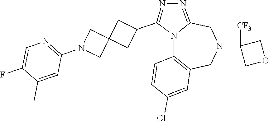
N12C3=C(CN(C4([CF3])COC4)CC1=NN=C2C1CC2(C1)CN(C1=NC=C(F)C(C)=C1)C2)C=C(Cl)C=C3
